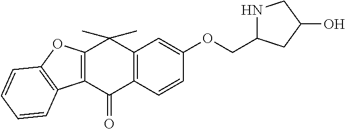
C12=C(C(=O)C3=C(C1(C)C)C=C(OCC1NCC(O)C1)C=C3)C1=C(O2)C=CC=C1
